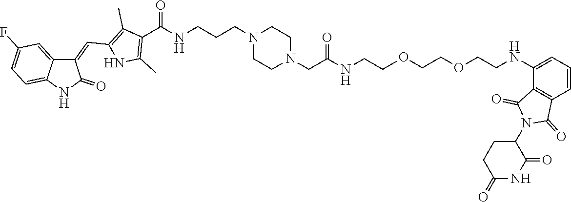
C1CN(CCCNC(C2=C(C)NC(C=C3C4=CC(F)=CC=C4NC3=O)=C2C)=O)CCN1CC(NCCOCCOCCNC1=CC=CC2=C1C(=O)N(C1CCC(=O)NC1=O)C2=O)=O
